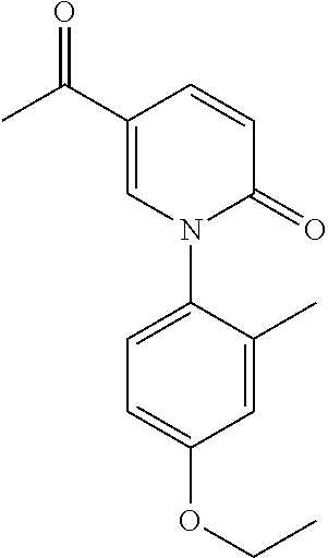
C1=CC(C(=O)C)=CN(C2=CC=C(OCC)C=C2C)C1=O
